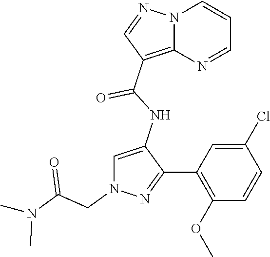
N12C(=C(C(NC3=CN(CC(N(C)C)=O)N=C3C3=C(OC)C=CC(Cl)=C3)=O)C=N1)N=CC=C2
